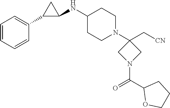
C1=CC=CC(C2C(NC3CCN(C4(C[CN])CN(C(C5OCCC5)=O)C4)CC3)C2)=C1
